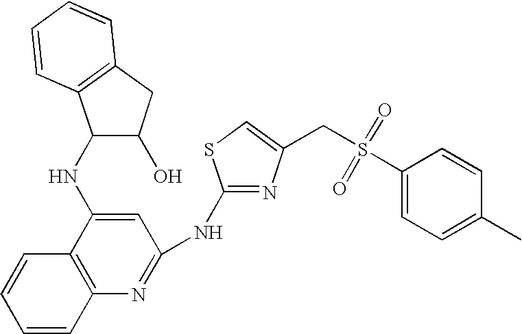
C12=C(N=C(NC3=NC(CS(C4=CC=C(C)C=C4)(=O)=O)=CS3)C=C1NC1C(O)CC3=C1C=CC=C3)C=CC=C2
